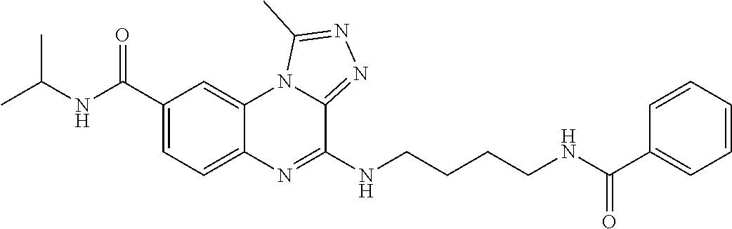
C1=C(C(NC(C)C)=O)C=C2C(=C1)N=C(NCCCCNC(C1=CC=CC=C1)=O)C1=NN=C(C)N21
